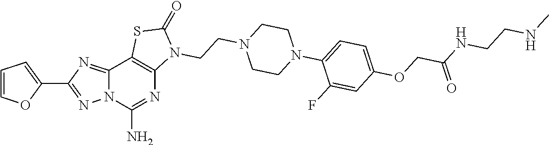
C12=NC(C3=CC=CO3)=NN1C(N)=NC1=C2SC(=O)N1CCN1CCN(C2=CC=C(OCC(NCCNC)=O)C=C2F)CC1
